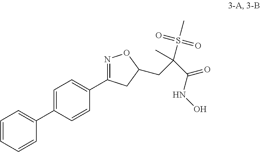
C1=C(C2=CC=CC=C2)C=CC(C2=NOC(CC(C(=O)NO)(S(=O)(=O)C)C)C2)=C1
